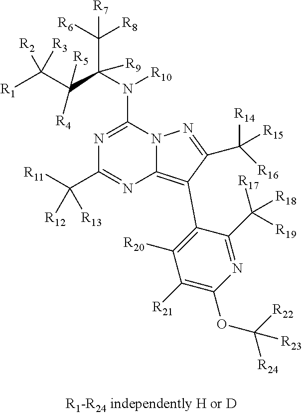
[R10]N(C1=NC(C([R11])([R13])[R12])=NC2=C(C3=C([R20])C([R21])=C(OC([R24])([R22])[R23])N=C3C([R17])([R18])[R19])C(C([R16])([R14])[R15])=NN12)C(C([R6])([R8])[R7])([R9])C([R5])([R4])C([R1])([R2])[R3]
